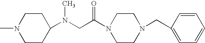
C1CC(N(CC(N2CCN(CC3=CC=CC=C3)CC2)=O)C)CCN1C
